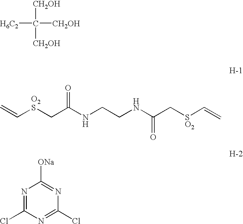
[CH2OH]C([CH2OH])([H6C2])[CH2OH].C=C[O2S]CC(NCCNC(C[SO2]C=C)=O)=O.N1=C(Cl)N=C(Cl)N=C1[ONa]
